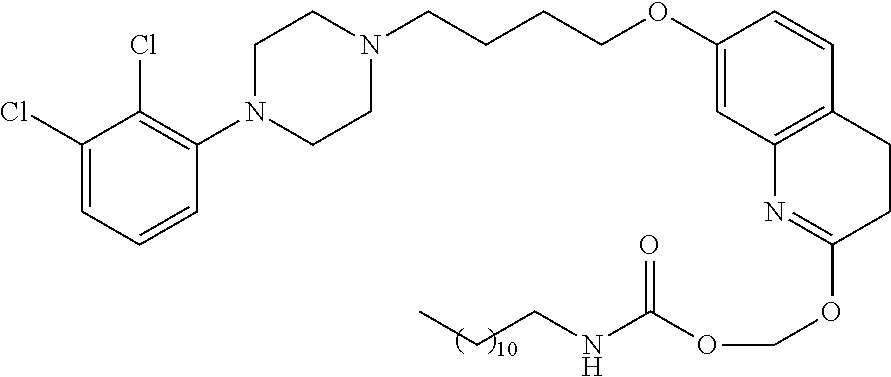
C1(Cl)=CC=CC(N2CCN(CCCCOC3=CC4=C(C=C3)CCC(OCOC(=O)NCCC)=N4)CC2)=C1Cl
